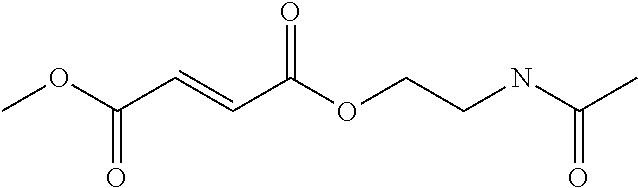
COC(C=CC(OCCNC(C)=O)=O)=O
